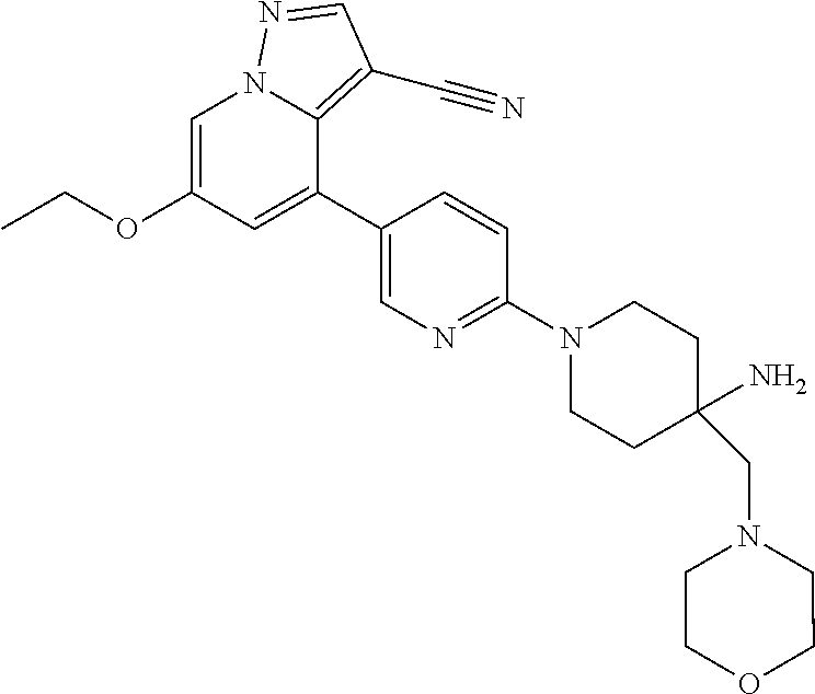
C1=C(OCC)C=C(C2=CN=C(N3CCC(N)(CN4CCOCC4)CC3)C=C2)C2=C(C#N)C=NN12
